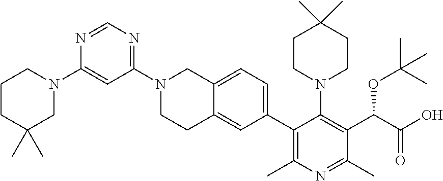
N1=CN=C(N2CCC3=CC(C4=C(C)N=C(C)C(C(OC(C)(C)C)C(=O)O)=C4N4CCC(C)(C)CC4)=CC=C3C2)C=C1N1CCCC(C)(C)C1
